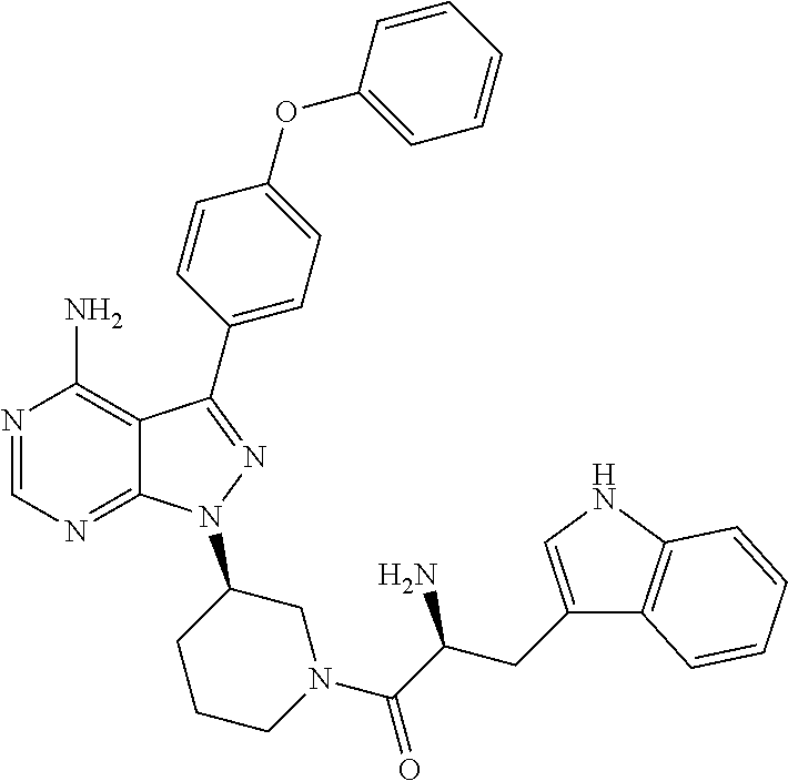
N1=CN=C2C(=C1N)C(C1=CC=C(OC3=CC=CC=C3)C=C1)=NN2C1CCCN(C(C(CC2=CNC3=C2C=CC=C3)N)=O)C1
